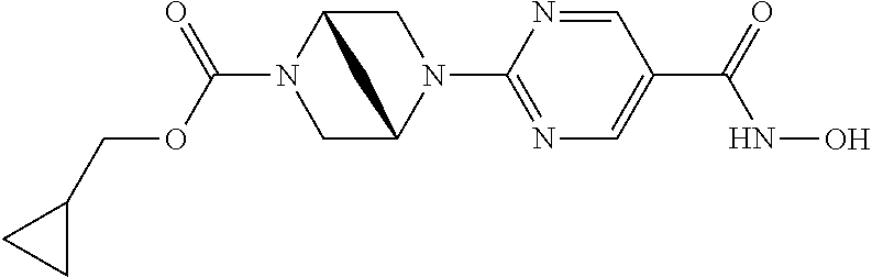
C1C2N(C(OCC3CC3)=O)CC(N1C1=NC=C(C(NO)=O)C=N1)C2
